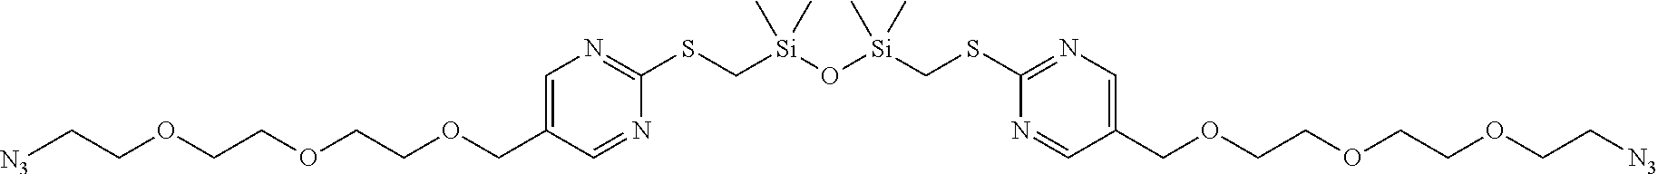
[N3]CCOCCOCCOCC1=CN=C(SC[Si](O[Si](CSC2=NC=C(COCCOCCOCC[N3])C=N2)(C)C)(C)C)N=C1
